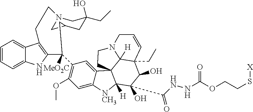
C1=CC=C2C(=C1)C1=C(N2)C(C2=C(OC)C=C3C(=C2)C24C([H])([NCH3]3)C(O)(C(NNC(OCCS[X])=O)=O)C(O)C3(CC)C2([H])N(CC4)CC=C3)([MeO2C])CC2CN(CC1)CC(CC)(O)C2
